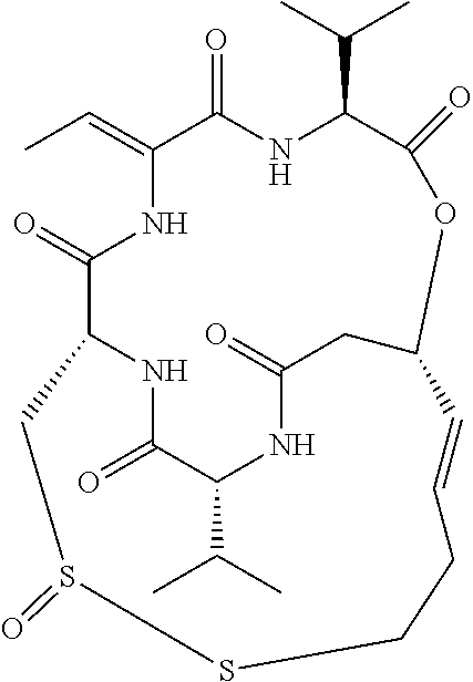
CC=C1C(=O)NC(C(C)C)C(=O)OC2CC(=O)NC(C(C)C)C(=O)NC(C(=O)N1)CS(=O)SCCC=C2
